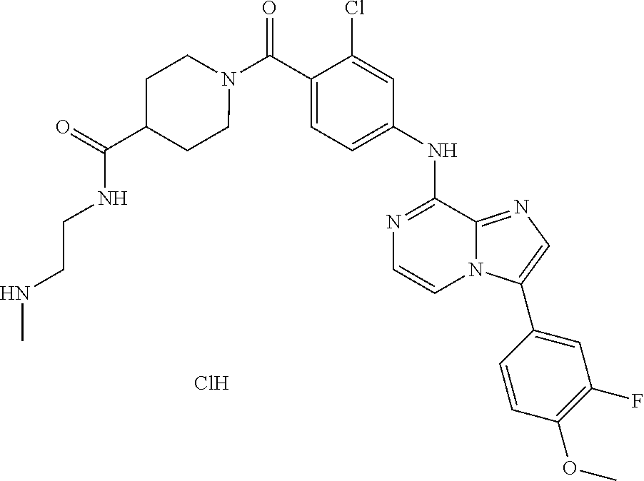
N1=C(NC2=CC=C(C(N3CCC(C(=O)NCCNC)CC3)=O)C(Cl)=C2)C2=NC=C(C3=CC(F)=C(OC)C=C3)N2C=C1.Cl
